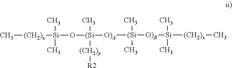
C[(CH2)x][Si](C)(C)O[(Si]([O)A][(Si]([O)B][Si]([(CH2)x]C)(C)C)(C)C)(C)[(CH2)y][R2]
